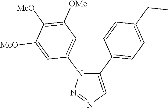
C1(C2=CC=C(CC)C=C2)=CN=NN1C1=CC([OMe])=C([MeO])C([MeO])=C1
